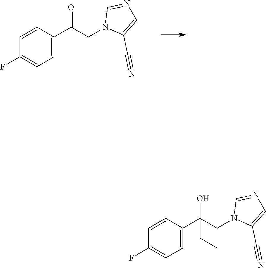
C1=CC(C(CN2C(C#N)=CN=C2)(O)CC)=CC=C1F.C1=CC(C(CN2C(C#N)=CN=C2)=O)=CC=C1F
